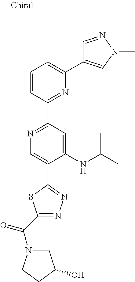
C1=CC(C2=NC=C(C3=NN=C(C(=O)N4CC(O)CC4)S3)C(NC(C)C)=C2)=NC(C2=CN(C)N=C2)=C1
